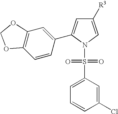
C1=CC(C2=CC([R3])=CN2S(=O)(=O)C2=CC=CC(Cl)=C2)=CC2=C1OCO2
